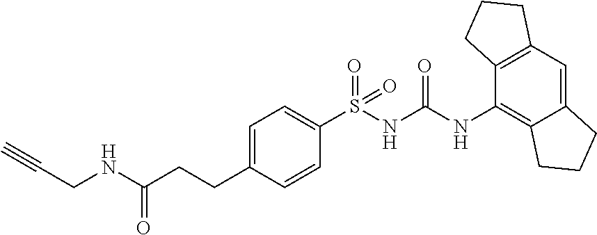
C(CCC1=CC=C(S(=O)(NC(=O)NC2=C3C(=CC4=C2CCC4)CCC3)=O)C=C1)(=O)NCC#C
